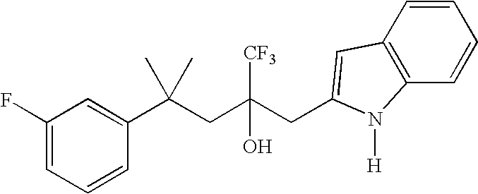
C1(F)=CC=CC(C(CC(CC2=CC3=C(C=CC=C3)N2[H])([CF3])O)(C)C)=C1
